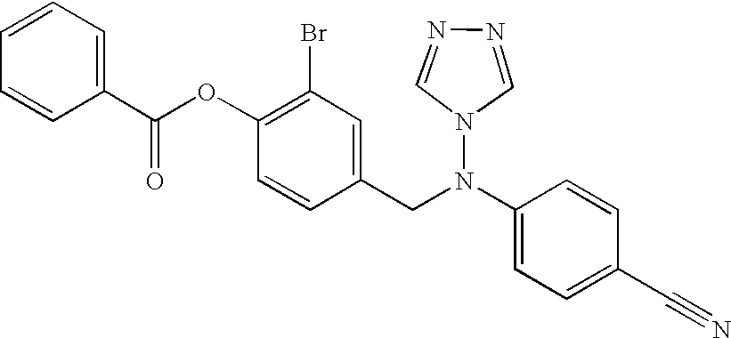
N#CC1=CC=C(N(CC2=CC(Br)=C(OC(C3=CC=CC=C3)=O)C=C2)N2C=NN=C2)C=C1
